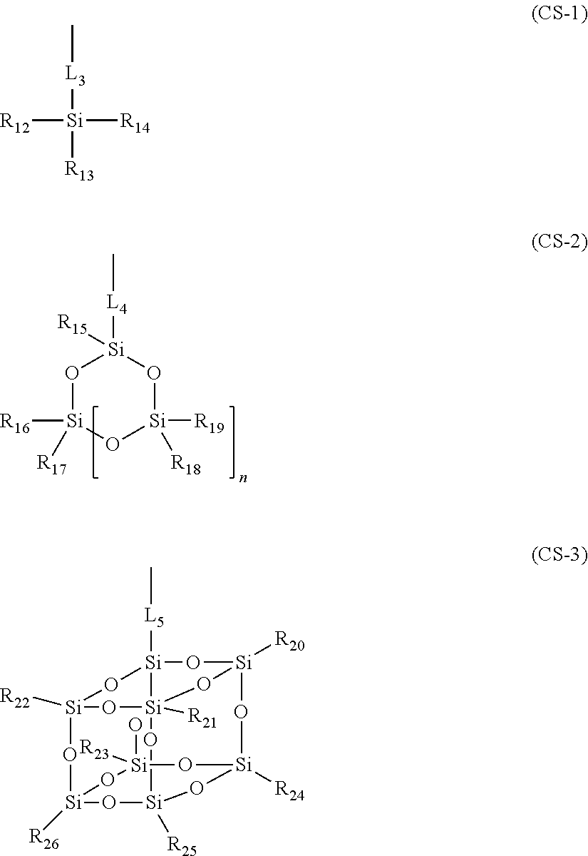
O1[Si]([R16])([R17])O[Si]([R19])([R18])O[Si]1([L4]C)[R15].[R12][Si]([R14])([L3]C)[R13].[Si]12([L5]C)O[Si]3([R20])O[Si]4([R24])O[Si]([R23])(O)O[Si]5([R26])O[Si]([R22])(O1)O[Si]2([R21])(O3)O[Si]([R25])(O5)O4
